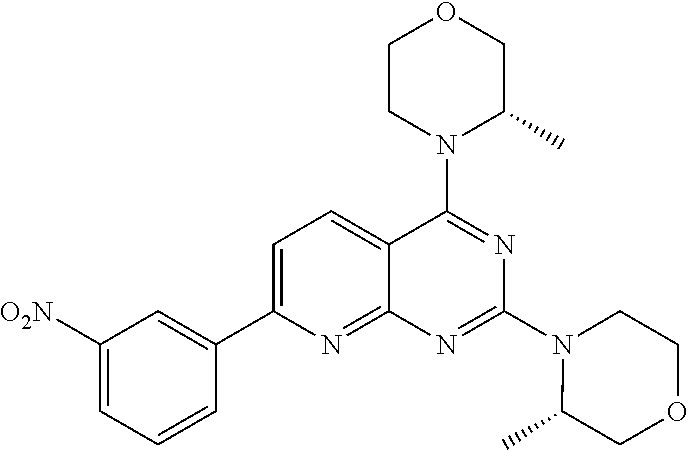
C1CN(C2=NC(N3C(C)COCC3)=NC3=NC(C4=CC([O2N])=CC=C4)=CC=C23)C(C)CO1
